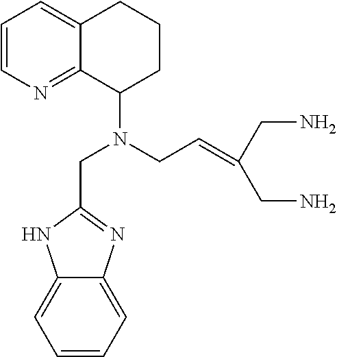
C1=CN=C2C(=C1)CCCC2N(CC=C(CN)CN)CC1=NC2=CC=CC=C2N1
